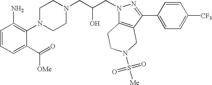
C1=CC=C(C(=O)[OMe])C(N2CCN(CC(CN3C4=C(C(C5=CC=C([CF3])C=C5)=N3)CN(S([Me])(=O)=O)CC4)O)CC2)=C1N
